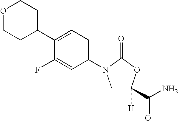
C1CC(C2=CC=C(N3CC(C(N)=O)([H])OC3=O)C=C2F)CCO1
